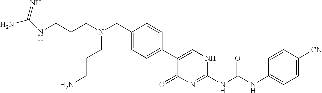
C1(C2=CC=C(CN(CCCNC(N)=N)CCCN)C=C2)=CNC(NC(NC2=CC=C([CN])C=C2)=O)=NC1=O
